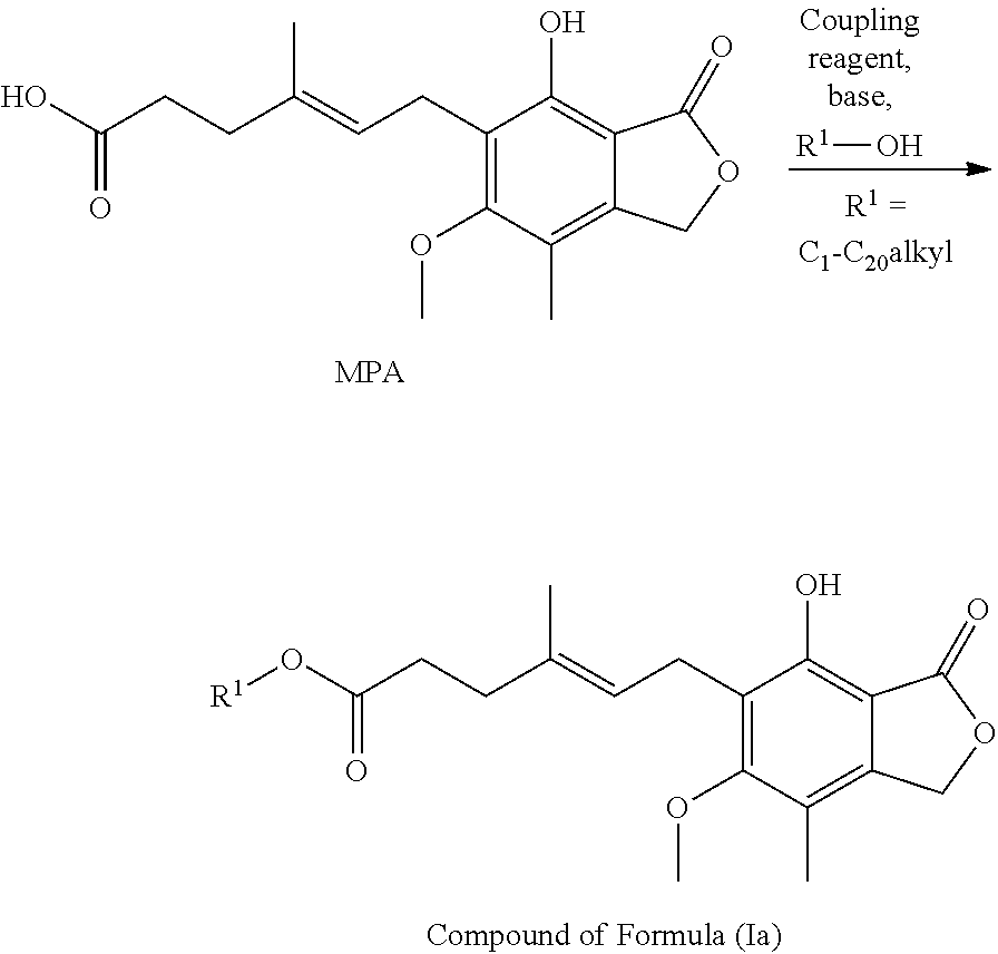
C1(CC=C(CCC(O[R1])=O)C)=C(OC)C(C)=C2C(=C1O)C(=O)OC2.C1(CC=C(CCC(O)=O)C)=C(OC)C(C)=C2C(=C1O)C(=O)OC2.[MPA].[R1]O
